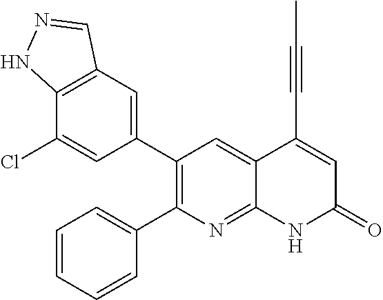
C12=C(C=C(C3=C(C4=CC=CC=C4)N=C4C(=C3)C(C#CC)=CC(=O)N4)C=C1Cl)C=NN2
